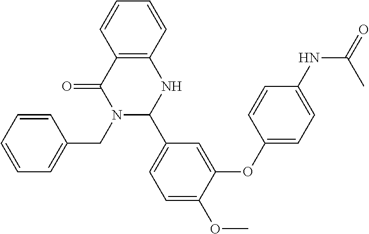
C12=C(C=CC=C1)NC(C1=CC=C(OC)C(OC3=CC=C(NC(C)=O)C=C3)=C1)N(CC1=CC=CC=C1)C2=O
